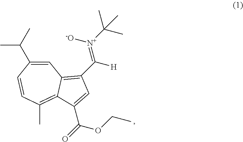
C1=C(C(C)C)C=CC(C)=C2C1=C(C(=[N+](C(C)(C)C)[-O])[H])C=C2C(=O)OCC
